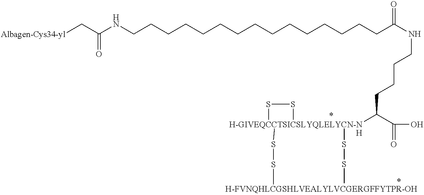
[Albagen-Cys34-yl]CC(NCCCCCCCCCCCCCCCC(NCCCCC([H-GIVEQCCTSICSLYQLELYCN-NH]1(SSC)(SSC)SS1)C(O)=O)=O)=O
